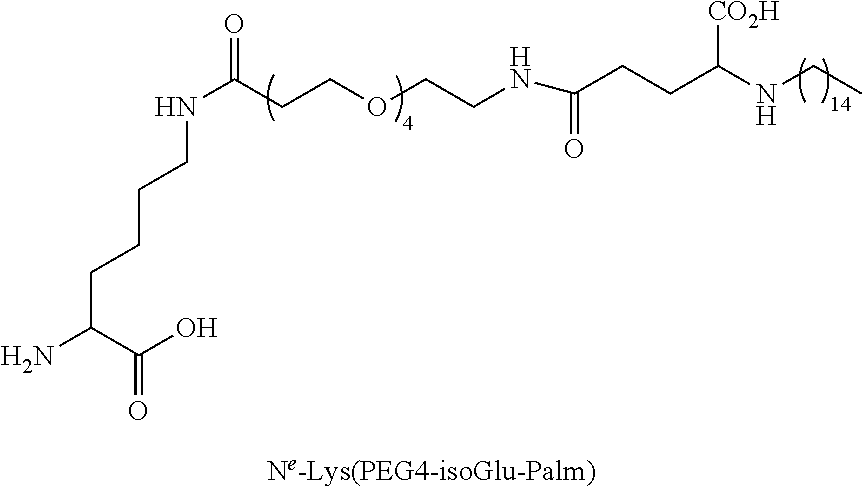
NC(CCCCNC(=O)CCOCCNC(=O)CCC(NCC)[CO2H])C(O)=O
